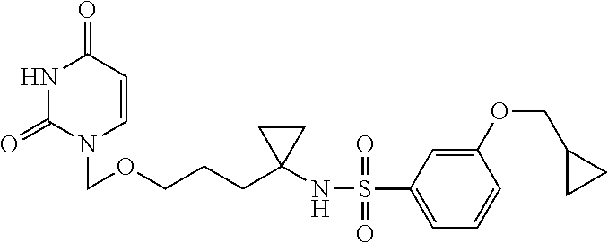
N1C(=O)N(COCCCC2(NS(C3=CC=CC(OCC4CC4)=C3)(=O)=O)CC2)C=CC1=O
